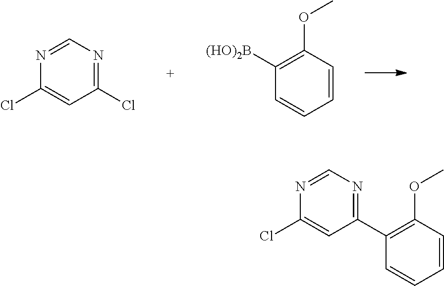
C1(Cl)=NC=NC(Cl)=C1.C1=CC(OC)=C([(HO)2B])C=C1.N1=C(C2=C(OC)C=CC=C2)C=C(Cl)N=C1
